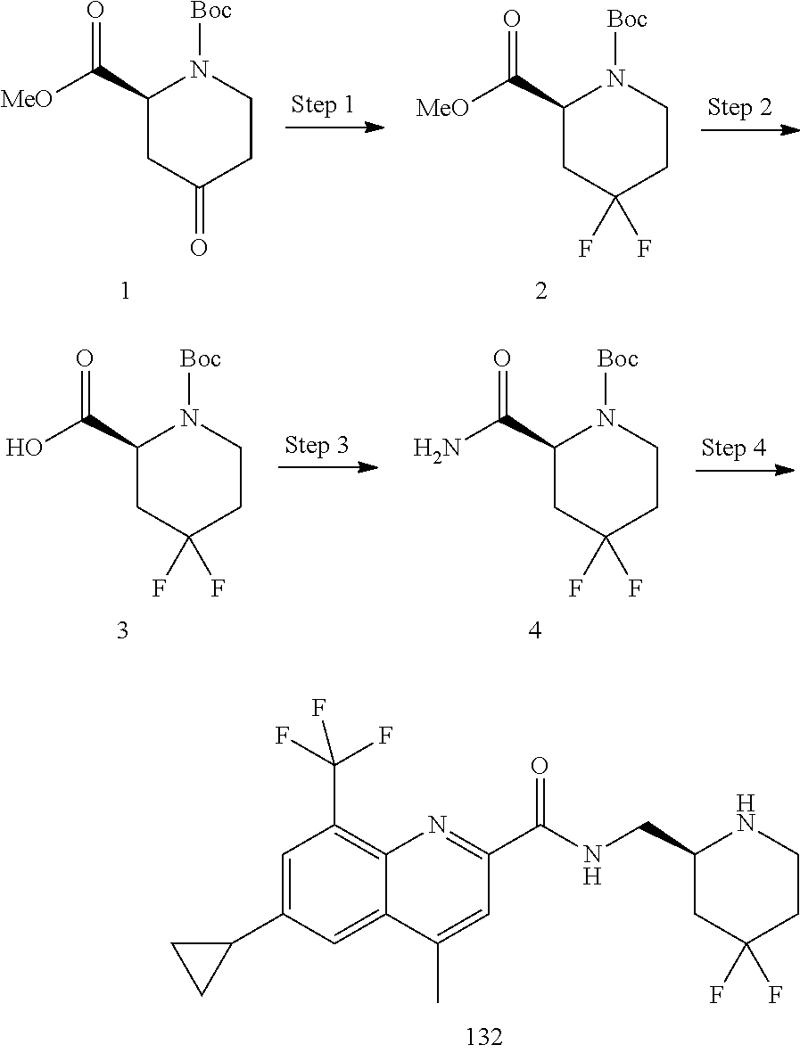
C1(C([MeO])=O)CC(F)(F)CCN1[Boc].C1(C([MeO])=O)CC(=O)CCN1[Boc].C1(C(N)=O)CC(F)(F)CCN1[Boc].C1(C(O)=O)CC(F)(F)CCN1[Boc].C1(CNC(C2=NC3=C(C(F)(F)F)C=C(C4CC4)C=C3C(C)=C2)=O)CC(F)(F)CCN1
